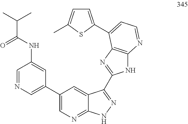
C1=NC=C(C2=CN=C3C(=C2)C(C2=NC4=C(N2)N=CC=C4C2=CC=C(C)S2)=NN3)C=C1NC(C(C)C)=O
